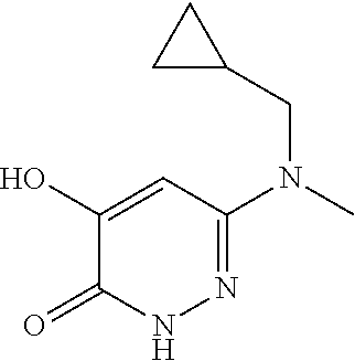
C1(=O)NN=C(N(C)CC2CC2)C=C1O
